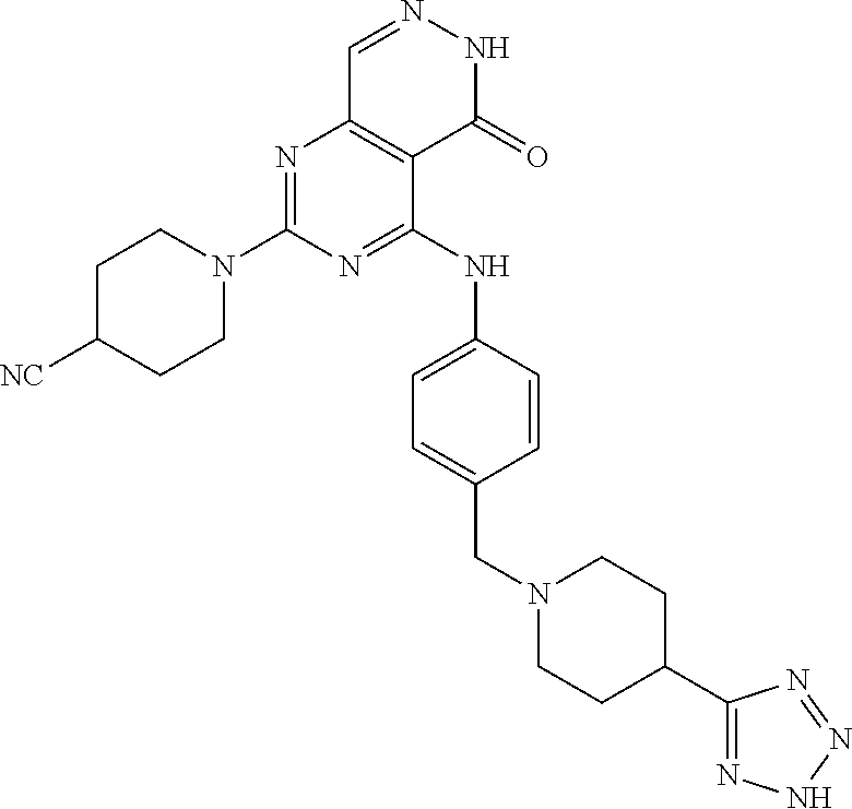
C1N(C2=NC3=C(C(NC4=CC=C(CN5CCC(C6=NNN=N6)CC5)C=C4)=N2)C(=O)NN=C3)CCC([NC])C1
